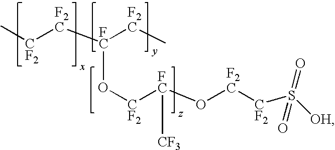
C[CF2][F2C][FC]([F2C]C)O[CF2][FC](O[F2C][CF2]S([OH])(=O)=O)[CF3]
